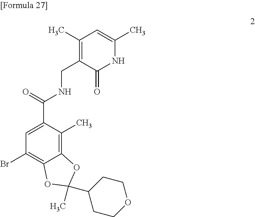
C1(C)=C(CNC(C2=CC(Br)=C3C(=C2C)OC(C2CCOCC2)(C)O3)=O)C(=O)NC(C)=C1
